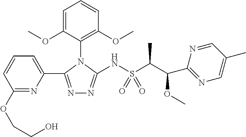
N1=C(C2=CC=CC(OCCO)=N2)N(C2=C(OC)C=CC=C2OC)C(NS(C(C(C2=NC=C(C)C=N2)OC)C)(=O)=O)=N1
